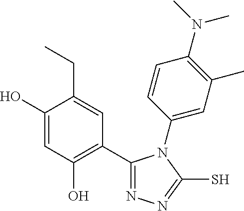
C1(C2=C(O)C=C(O)C(CC)=C2)=NN=C(S)N1C1=CC(C)=C(N(C)C)C=C1
